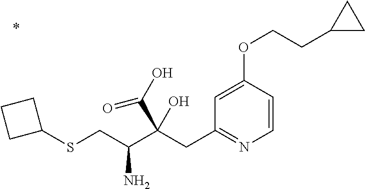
C1=CC(OCCC2CC2)=CC(CC(C(CSC2CCC2)N)(C(O)=O)O)=N1
